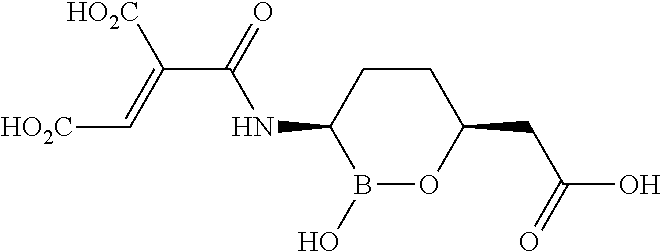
B1(O)OC(CC(O)=O)CCC1NC(C(=C[HO2C])[HO2C])=O
